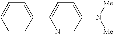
C1=CC=C(C2=CC=C(N([Me])[Me])C=N2)C=C1
